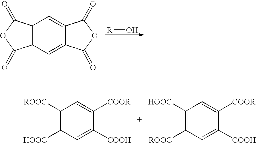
[R]O.C12=C(C(=O)OC1=O)C=C1C(=C2)C(=O)OC1=O.C1([ROOC])=C([HOOC])C=C([COOH])C([COOR])=C1.C1([HOOC])=C([ROOC])C=C([COOH])C([COOR])=C1
